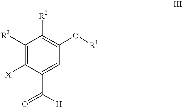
C1([R3])=C([X])C(C(=O)[H])=CC(O[R1])=C1[R2]
